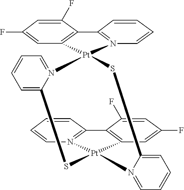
C1=C(F)C2=C(C=C1F)[Pt]1(N3=C2C=CC=C3)N2=CC=CC=C2S[Pt]2(N3=C(C=CC=C3)C3=C2C=C(F)C=C3F)N2=CC=CC=C2S1
